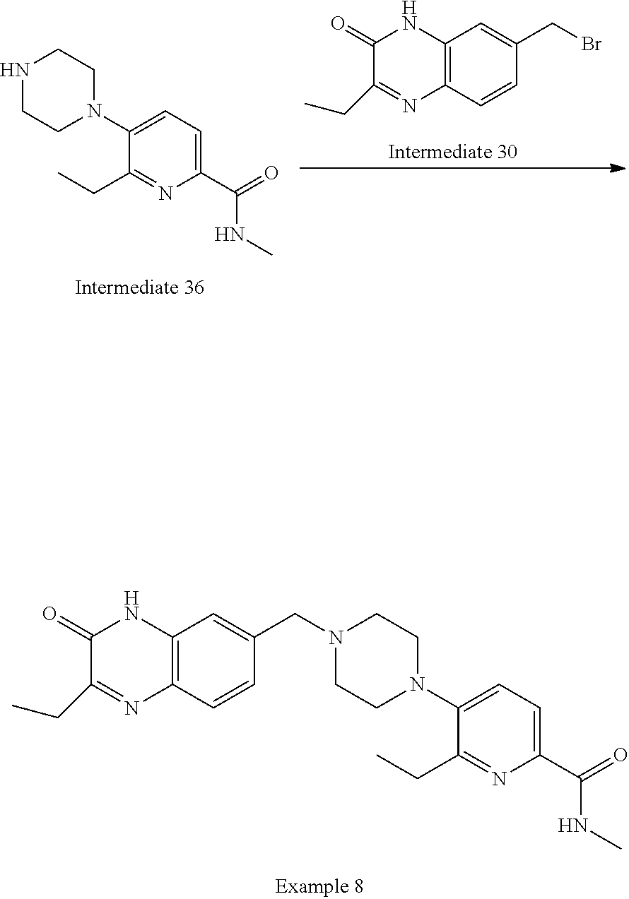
C12=C(C=CC(CBr)=C1)N=C(CC)C(=O)N2.C1=C(N2CCNCC2)C(CC)=NC(C(=O)NC)=C1.C1=C(N2CCN(CC3=CC4=C(C=C3)N=C(CC)C(=O)N4)CC2)C(CC)=NC(C(=O)NC)=C1
